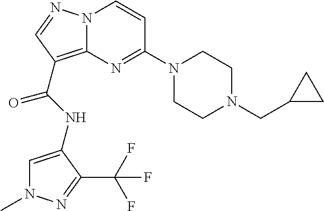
N(C(=O)C1=C2N(N=C1)C=CC(N1CCN(CC3CC3)CC1)=N2)C1=CN(C)N=C1C(F)(F)F
